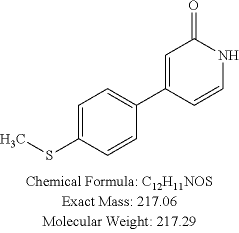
C1=C(SC)C=CC(C2=CC(=O)NC=C2)=C1
